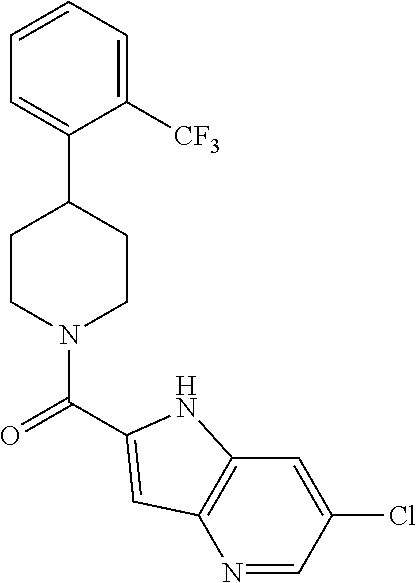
N1=CC(Cl)=CC2=C1C=C(C(=O)N1CCC(C3=CC=CC=C3[CF3])CC1)N2
